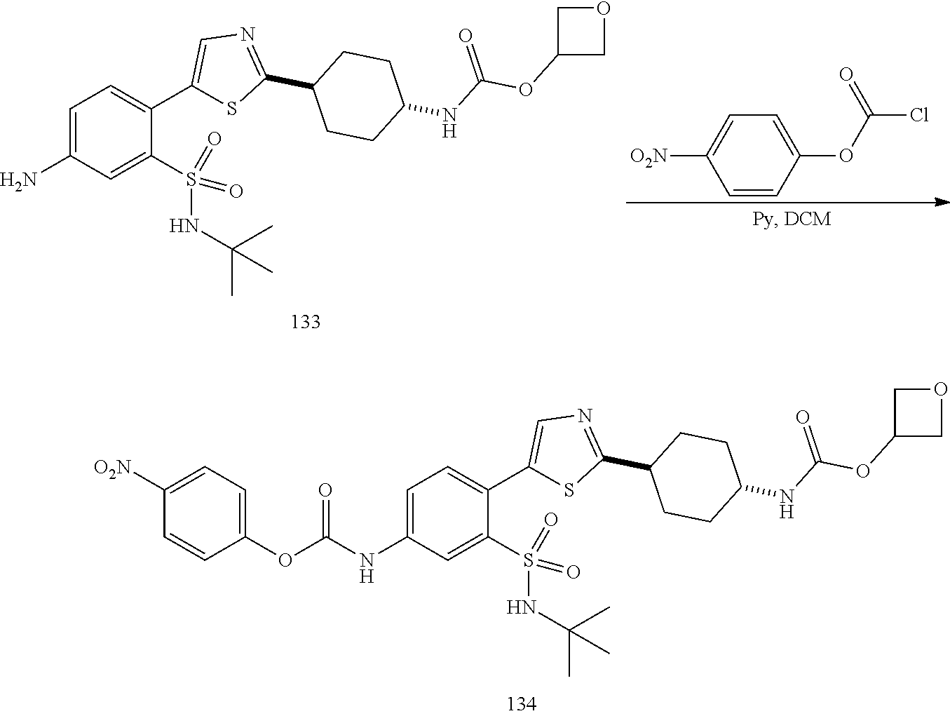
C1=C([O2N])C=CC(OC(Cl)=O)=C1.C1(OC(NC2CCC(C3=NC=C(C4=CC=C(N)C=C4S(=O)(NC(C)(C)C)=O)S3)CC2)=O)COC1.C1(OC(NC2CCC(C3=NC=C(C4=CC=C(NC(OC5=CC=C([O2N])C=C5)=O)C=C4S(=O)(NC(C)(C)C)=O)S3)CC2)=O)COC1
